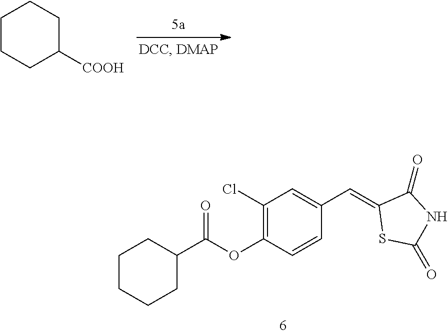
C1([COOH])CCCCC1.C1(Cl)=C(OC(C2CCCCC2)=O)C=CC(C=C2SC(=O)NC2=O)=C1
